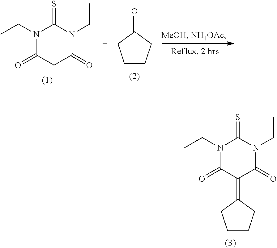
N1(CC)C(=O)C(=C2CCCC2)C(=O)N(CC)C1=S.C1CCC(=O)C1.N1(CC)C(=O)CC(=O)N(CC)C1=S
